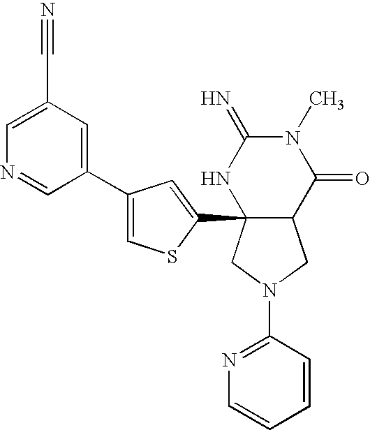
C1(N2CC3C(C4=CC(C5=CC(C#N)=CN=C5)=CS4)(C2)NC(=N)N(C)C3=O)=NC=CC=C1
